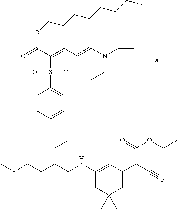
CCCCC(CNC1=CC(C(C#N)C(=O)OCC)CC(C)(C)C1)CC.O(C(C(=CC=CN(CC)CC)S(=O)(=O)C1=CC=CC=C1)=O)CCCCCCCC
